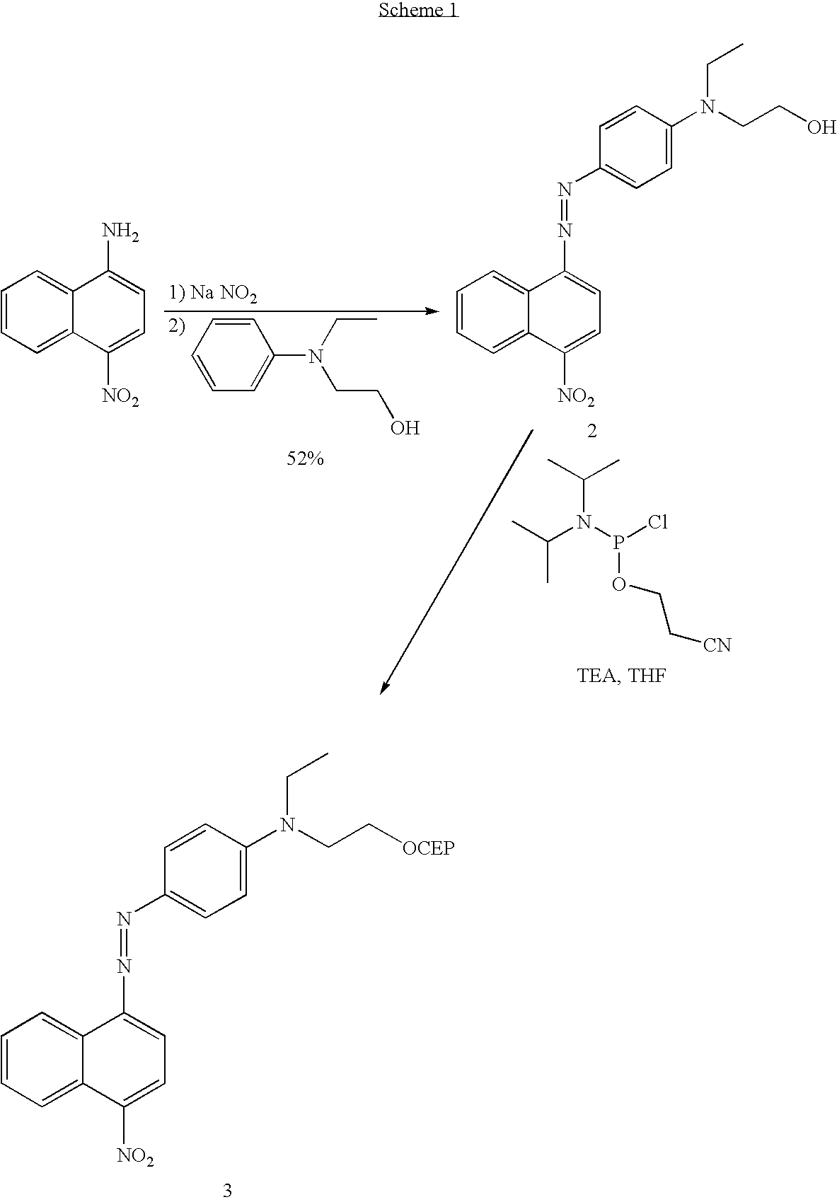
C1=CC=C2C(=C1)C(N=NC1=CC=C(N(CC[OCEP])CC)C=C1)=CC=C2[NO2].C1(N(CC)CCO)=CC=CC=C1.C1=CC=C2C(=C1)C(N)=CC=C2[NO2].C1=CC=C2C(=C1)C(N=NC1=CC=C(N(CCO)CC)C=C1)=CC=C2[NO2].CC(C)N(P(Cl)OCC[CN])C(C)C
